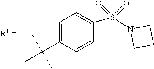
C1=C(C(C)(C)C)C=CC(S(N2CCC2)(=O)=O)=C1
